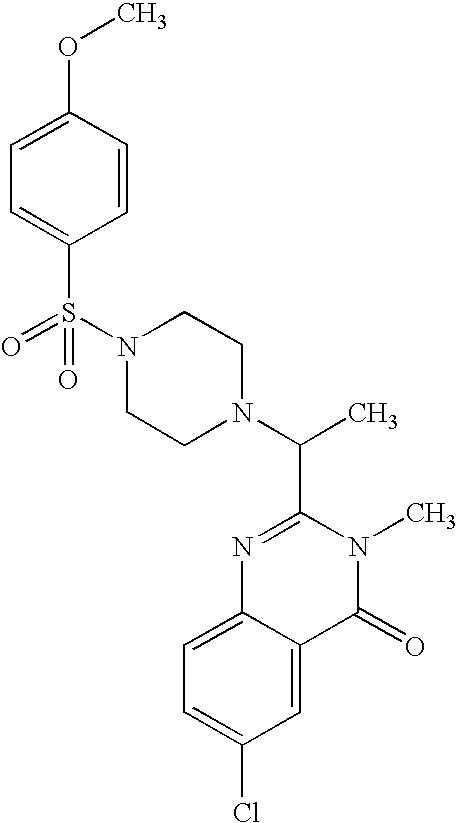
S(N1CCN(C(C)C2=NC3=CC=C(Cl)C=C3C(=O)N2C)CC1)(=O)(C1=CC=C(OC)C=C1)=O
